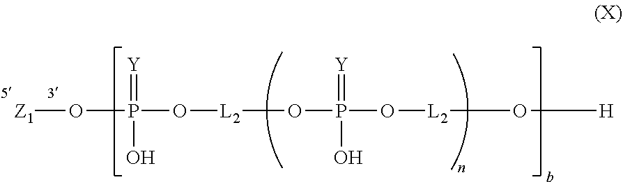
[Z1]OP(O[L2]OP(O[L2]O[H])(=[Y])O)(=[Y])O
